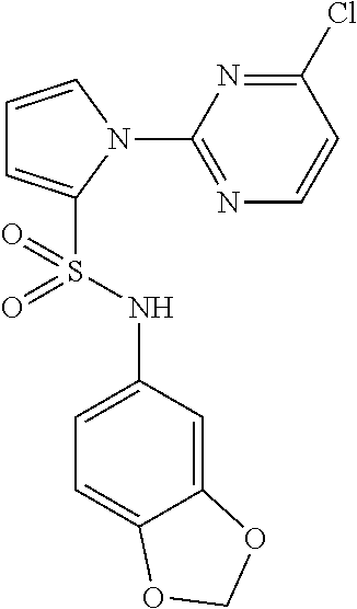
C1=CN(C2=NC=CC(Cl)=N2)C(S(NC2=CC=C3C(=C2)OCO3)(=O)=O)=C1
